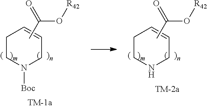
C1CN([Boc])CC=C1.CC(O[R42])=O.C1CNCC=C1.CC(O[R42])=O
